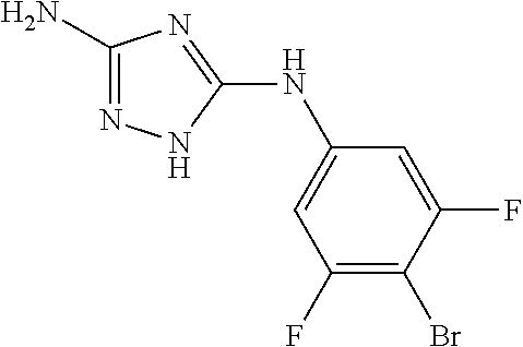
C1(N)=NNC(NC2=CC(F)=C(Br)C(F)=C2)=N1
